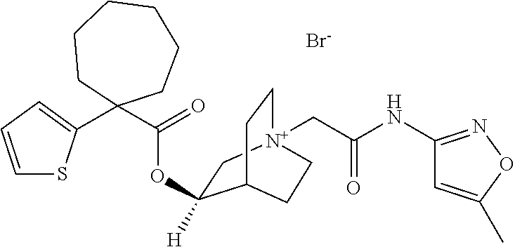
C1=CC=C(C2(C(=O)OC3([H])C[N+]4(CC(NC5=NOC(C)=C5)=O)CCC3CC4)CCCCCC2)S1.[Br-]
